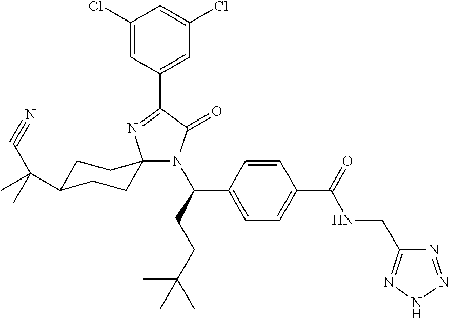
N1(C(CCC(C)(C)C)C2=CC=C(C(=O)NCC3=NNN=N3)C=C2)C(=O)C(C2=CC(Cl)=CC(Cl)=C2)=NC12CCC(C(C)(C#N)C)CC2
